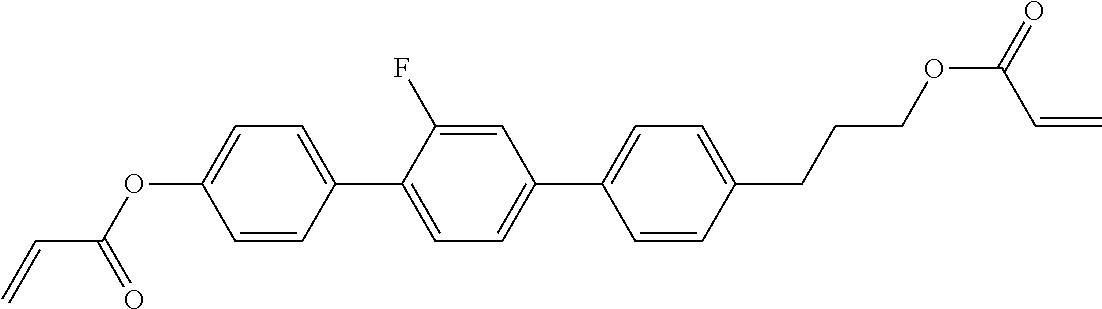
O(C1=CC=C(C2=CC=C(C3=CC=C(CCCOC(=O)C=C)C=C3)C=C2F)C=C1)C(C=C)=O
